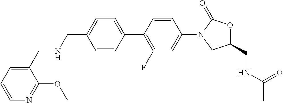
C1=CC(C2=C(F)C=C(N3CC(CNC(C)=O)OC3=O)C=C2)=CC=C1CNCC1=CC=CN=C1OC
